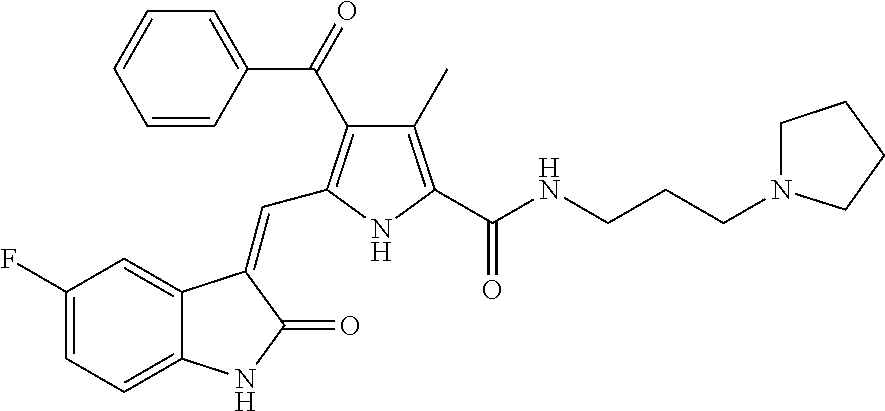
C1(F)=CC=C2C(=C1)C(=CC1=C(C(=O)C3=CC=CC=C3)C(C)=C(C(NCCCN3CCCC3)=O)N1)C(=O)N2
